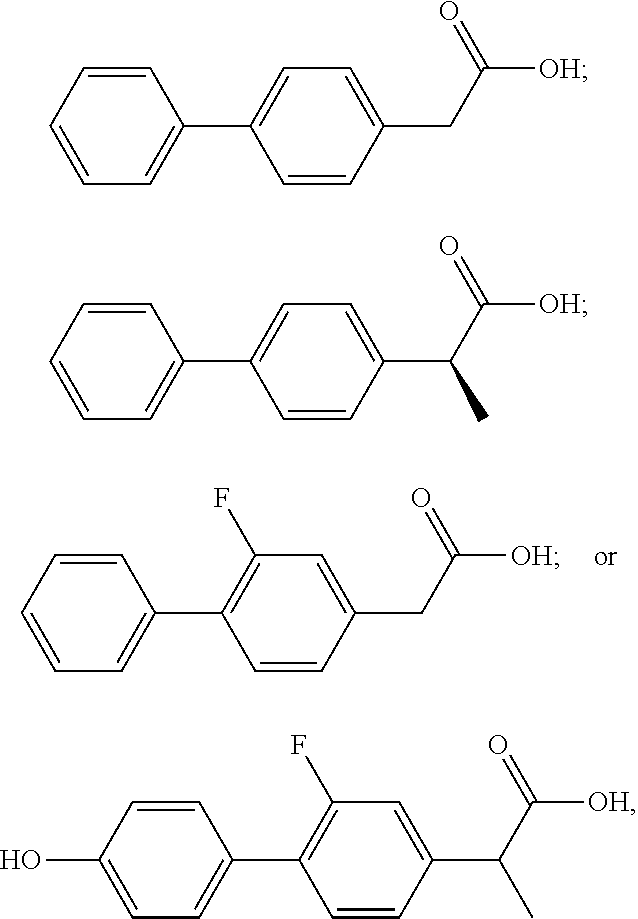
C1=CC(CC(=O)[OH])=CC(F)=C1C1=CC=CC=C1.C1=CC(CC(=O)[OH])=CC=C1C1=CC=CC=C1.C1=CC(C(C(=O)[OH])C)=CC=C1C1=CC=CC=C1.C1=CC(C(C(=O)[OH])C)=CC(F)=C1C1=CC=C(O)C=C1
